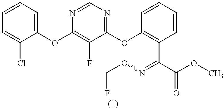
C1=C(Cl)C(OC2=C(F)C(OC3=C(C(C(OC)=O)=NOCF)C=CC=C3)=NC=N2)=CC=C1
